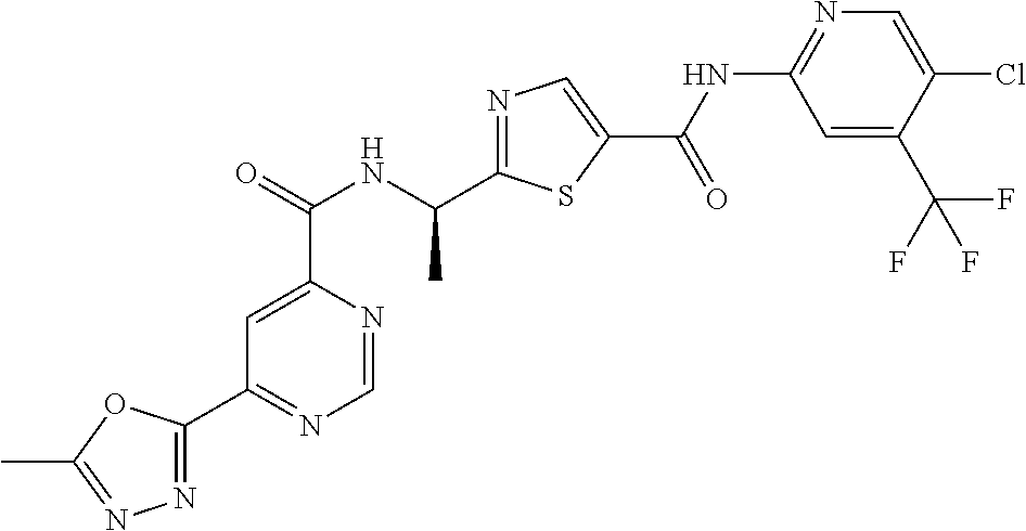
N1=C(C(NC(C2=CC(C3=NN=C(C)O3)=NC=N2)=O)C)SC(C(=O)NC2=NC=C(Cl)C(C(F)(F)F)=C2)=C1
